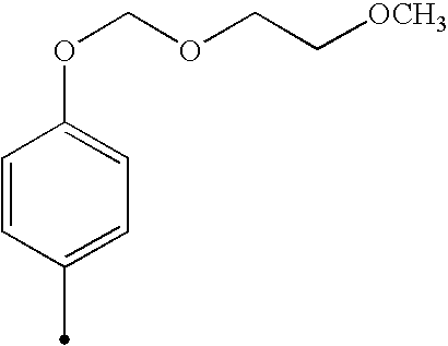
C1=CC(C)=CC=C1OCOCC[OCH3]
